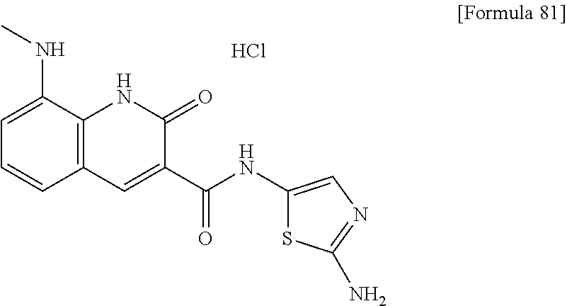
C1=C(NC)C2=C(C=C1)C=C(C(NC1=CN=C(N)S1)=O)C(=O)N2.Cl
